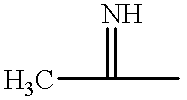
CC(C)=N
